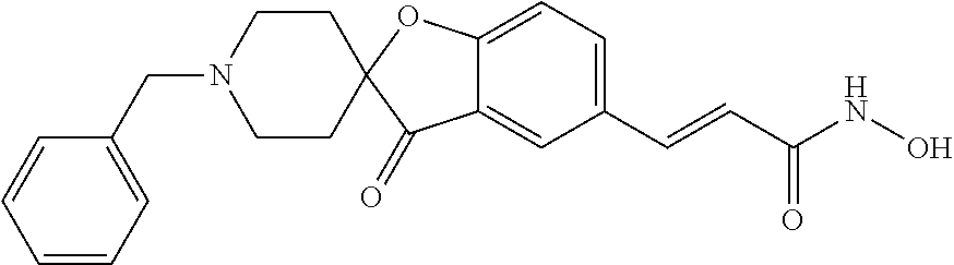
C12=CC=C(C=CC(NO)=O)C=C1C(=O)C1(O2)CCN(CC2=CC=CC=C2)CC1
